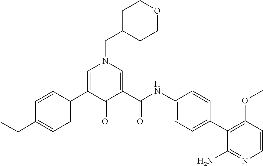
C1(C2=CC=C(CC)C=C2)=CN(CC2CCOCC2)C=C(C(NC2=CC=C(C3=C(OC)C=CN=C3N)C=C2)=O)C1=O
